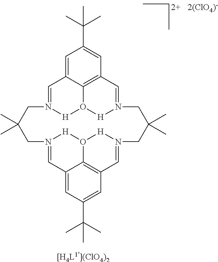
C1=C2C3=C(C=C1C(C)(C)C)C=N1CC(C)(C)CN4=CC5=C6C(=CC(C(C)(C)C)=C5)C=N(CC(C)(C)CN(=C2)[H]O3[H]1)[H]O6[H]4
